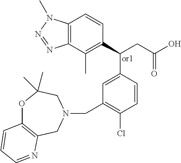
C1(C(CC(=O)O)C2=CC(CN3CC4=C(OC(C)(C)C3)C=CC=N4)=C(Cl)C=C2)=C(C)C2=C(C=C1)N(C)N=N2
